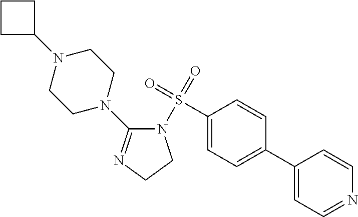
C1(S(=O)(=O)N2C(N3CCN(C4CCC4)CC3)=NCC2)=CC=C(C2=CC=NC=C2)C=C1
